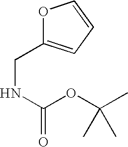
O1C(CNC(OC(C)(C)C)=O)=CC=C1
